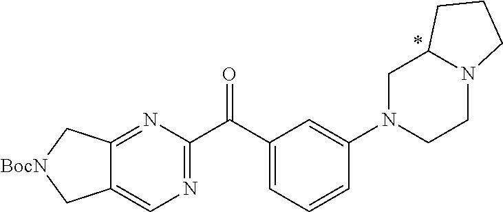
C12=NC(C(C3=CC=CC(N4CCN5C(C4)CCC5)=C3)=O)=NC=C1C[BocN]C2
